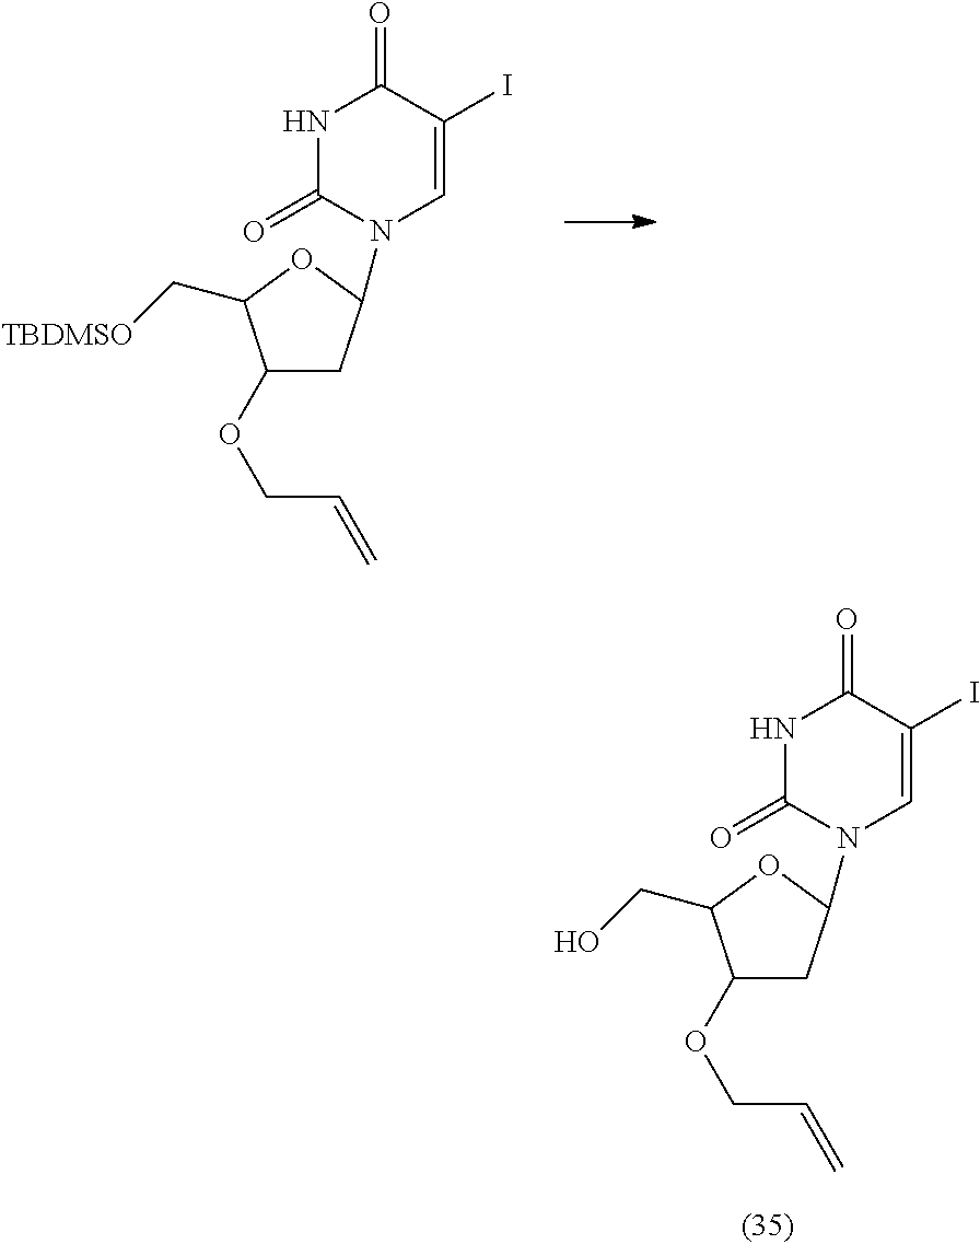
N1C(=O)N(C2CC(OCC=C)C(C[TBDMSO])O2)C=C(I)C1=O.N1C(=O)N(C2CC(OCC=C)C(CO)O2)C=C(I)C1=O
